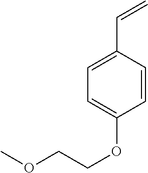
C(=C)C1=CC=C(OCCOC)C=C1
